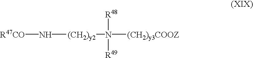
[R47CO]N[(CH2)y2]N([(CH2)y3COOZ])([R48])[R49]
